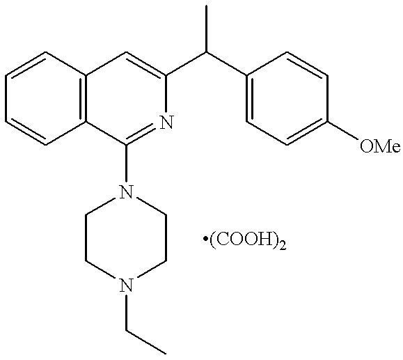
C12=C(C=CC=C1)C(N1CCN(CC)CC1)=NC(C(C1=CC=C([OMe])C=C1)C)=C2.[(COOH)2]
